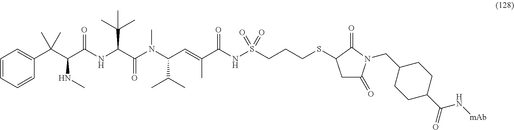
C1=CC=CC(C(C(NC)C(=O)NC(C(C)(C)C)C(=O)N(C)C(C(C)C)C=C(C)C(=O)NS(=O)(=O)CCCSC2CC(=O)N(CC3CCC(C(N[mAb])=O)CC3)C2=O)(C)C)=C1
